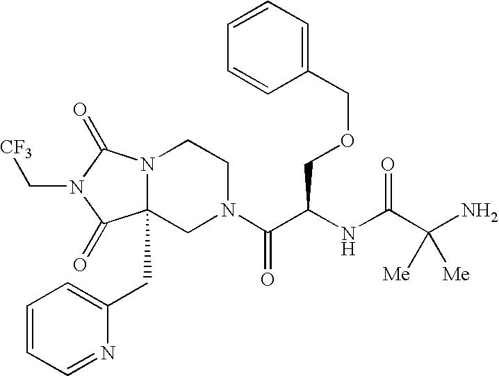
N12C(CC3=CC=CC=N3)(CN(C(C(NC(C(N)([Me])[Me])=O)COCC3=CC=CC=C3)=O)CC1)C(=O)N(C[CF3])C2=O
